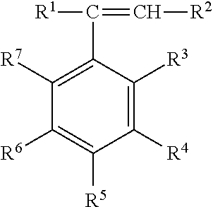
C1([R4])=C([R3])C(C([R1])=C[R2])=C([R7])C([R6])=C1[R5]
